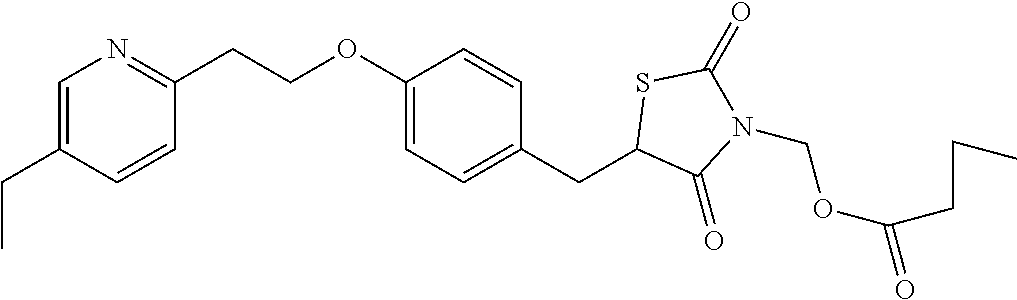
C1=C(CC)C=CC(CCOC2=CC=C(CC3C(=O)N(COC(=O)CCC)C(=O)S3)C=C2)=N1
